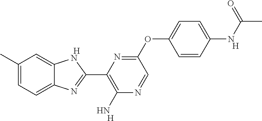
[H].C1(C)=CC=C2C(=C1)NC(C1=C(N)N=CC(OC3=CC=C(NC(C)=O)C=C3)=N1)=N2.[H].[H]
